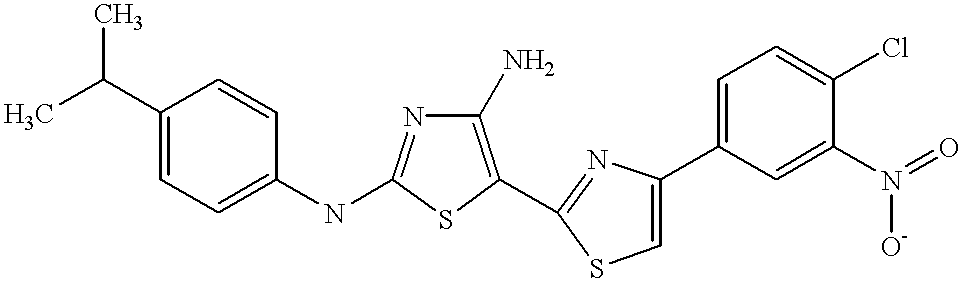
C1(N)=C(C2=NC(C3=CC=C(Cl)C(N(=O)[O-])=C3)=CS2)SC(NC2=CC=C(C(C)C)C=C2)=N1
